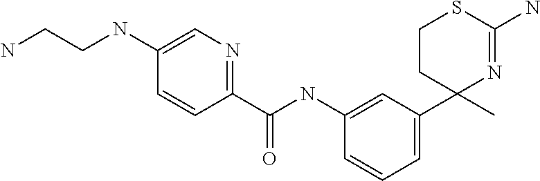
C1(NC(C2=NC=C(NCCN)C=C2)=O)=CC(C2(C)N=C(N)SCC2)=CC=C1
